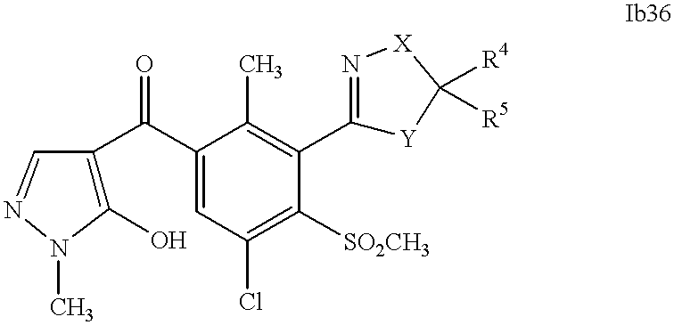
C1(O)=C(C(C2=CC(Cl)=C([SO2CH3])C(C3=N[X]C([R4])([R5])[Y]3)=C2C)=O)C=NN1C
